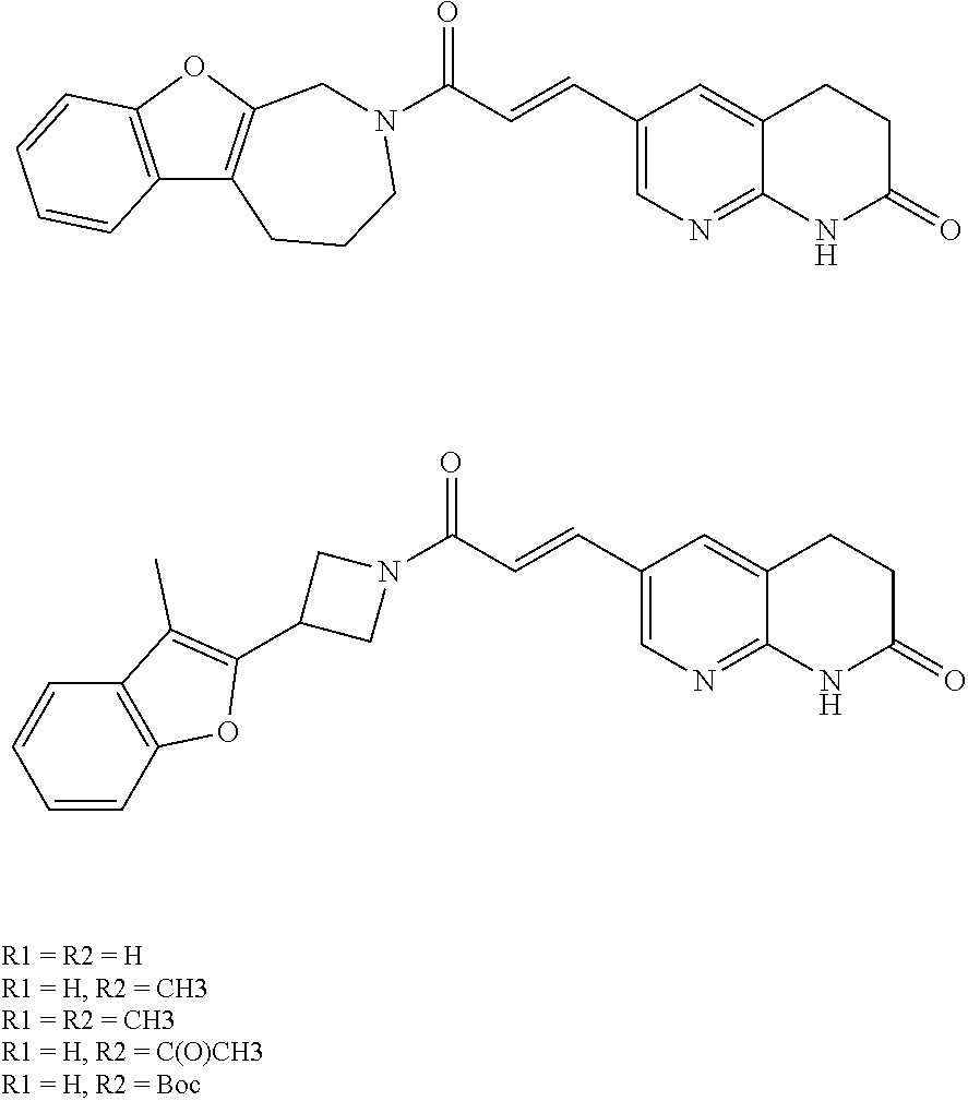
C1(C=CC(=O)N2CCCC3=C(OC4=C3C=CC=C4)C2)=CN=C2C(=C1)CCC(=O)N2.C1(C=CC(=O)N2CC(C3=C(C)C4=C(C=CC=C4)O3)C2)=CN=C2C(=C1)CCC(=O)N2
